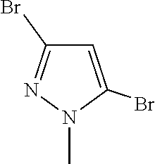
C1=C(Br)N(C)N=C1Br
